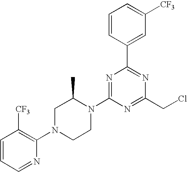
C1=CC=NC(N2CCN(C3=NC(C4=CC([CF3])=CC=C4)=NC(CCl)=N3)C(C)C2)=C1[CF3]
